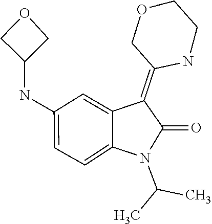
C1(NC2COC2)=CC=C2C(=C1)C(=C1COCCN1)C(=O)N2C(C)C
